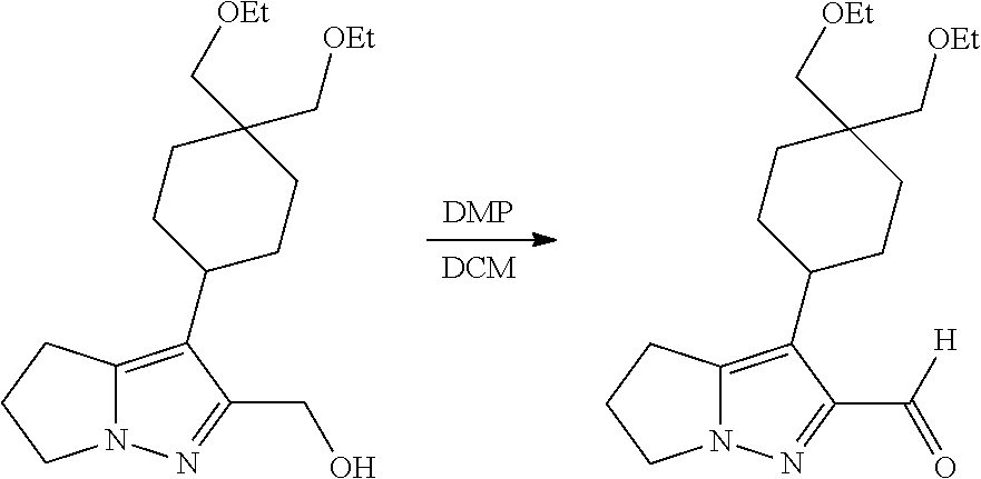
[DMP].[DCM].C12=C(C3CCC(C[OEt])(C[OEt])CC3)C(C(=O)[H])=NN1CCC2.C12=C(C3CCC(C[OEt])(C[OEt])CC3)C(CO)=NN1CCC2
